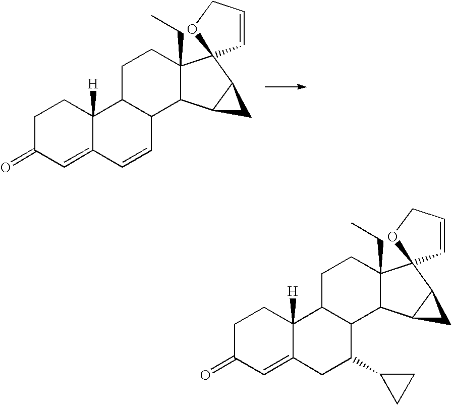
C1C(=O)C=C2C([H])(C1)C1C(C=C2)C2C(CC)(CC1)C1(C3C2C3)C=CCO1.C1C(=O)C=C2C([H])(C1)C1C(C(C3CC3)C2)C2C(CC)(CC1)C1(C3C2C3)C=CCO1
